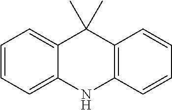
C1=CC=C2C(=C1)C(C)(C)C1=C(N2)C=CC=C1
